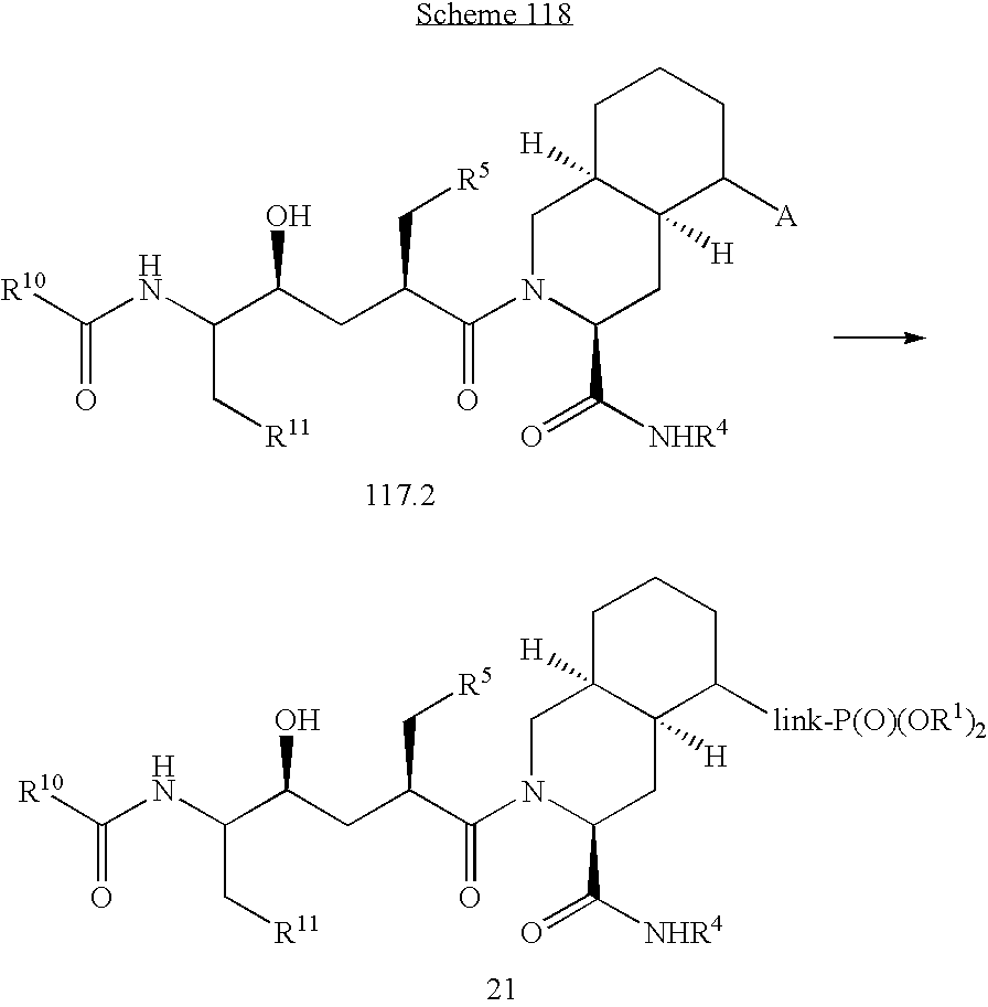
N(C(C[R11])C(CC(C(N1C(C(=O)[NHR4])CC2([H])C([H])(C1)CCCC2[A])=O)C[R5])O)C([R10])=O.N(C(C[R11])C(CC(C(N1C(C(=O)[NHR4])CC2([H])C([H])(C1)CCCC2[link-P(O)(OR1)2])=O)C[R5])O)C([R10])=O
